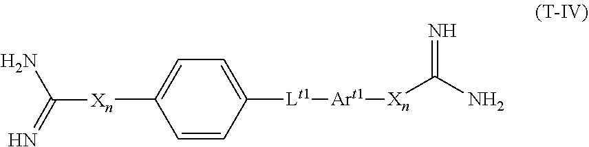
C1=CC([Lt1][Art1][Xn]C(N)=N)=CC=C1[Xn]C(N)=N
